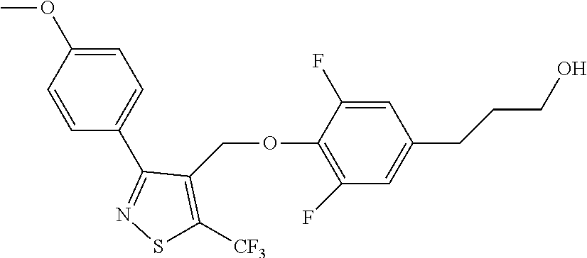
C1=C(OC)C=CC(C2=NSC([CF3])=C2COC2=C(F)C=C(CCCO)C=C2F)=C1
